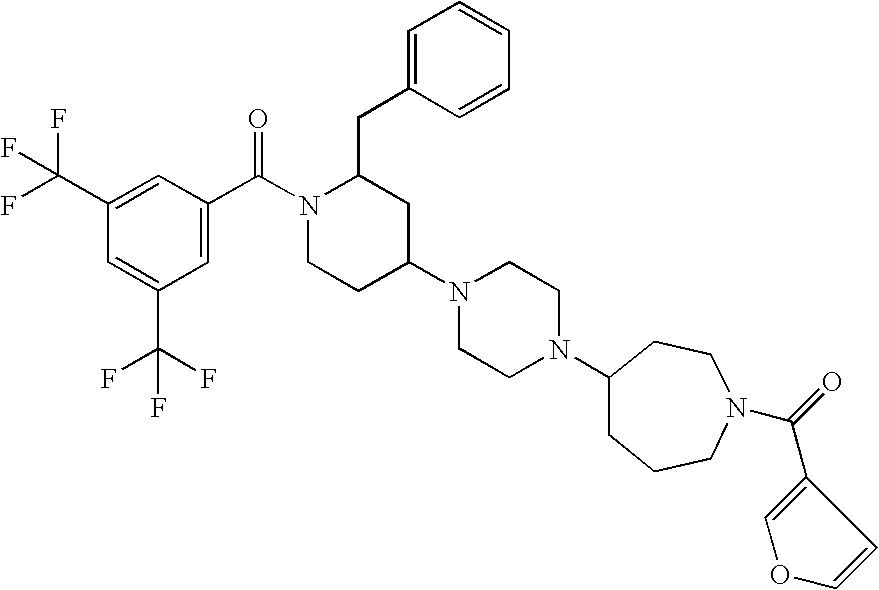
C1(C(F)(F)F)=CC(C(N2CCC(N3CCN(C4CCCN(C(=O)C5=COC=C5)CC4)CC3)CC2CC2=CC=CC=C2)=O)=CC(C(F)(F)F)=C1
